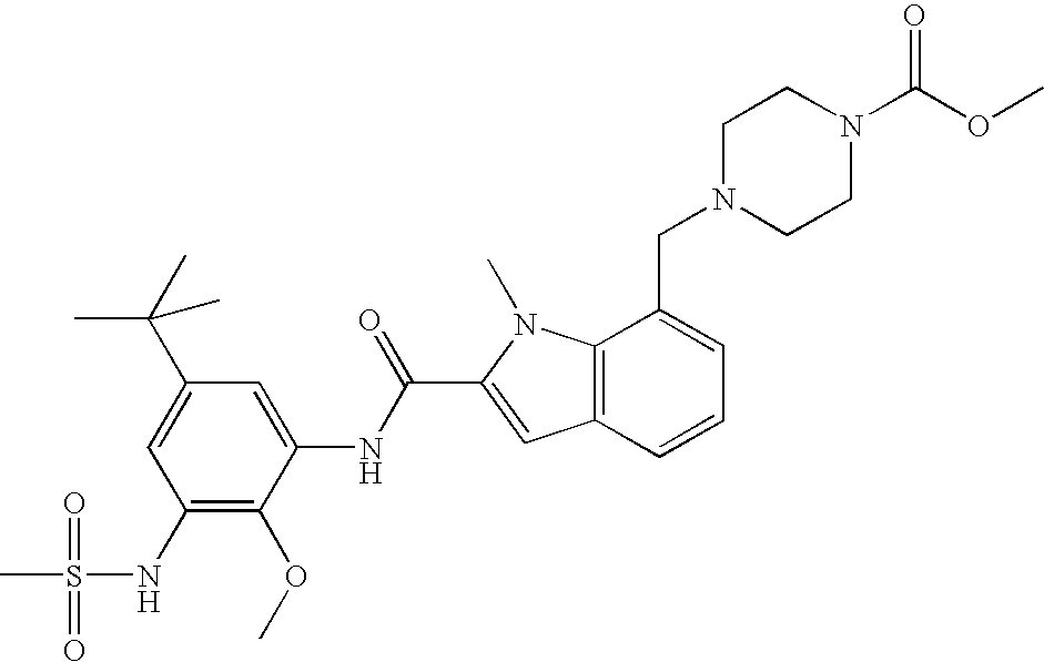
CS(=O)(=O)NC1=C(OC)C(NC(=O)C2=CC3=C(N2C)C(CN2CCN(C(OC)=O)CC2)=CC=C3)=CC(C(C)(C)C)=C1
